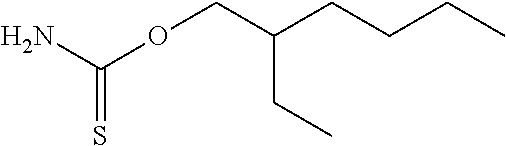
O(CC(CCCC)CC)C(=S)N
